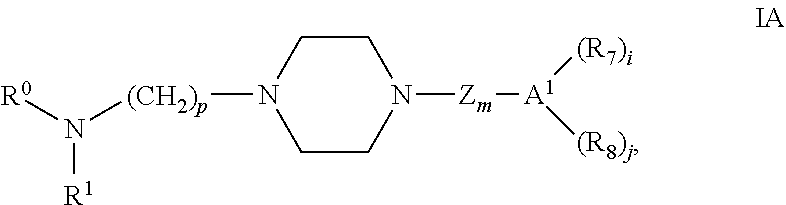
C1N([(CH2)p]N([R0])[R1])CCN([Zm][A1]([(R8)j])[(R7)i])C1
